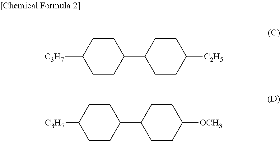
[C3H7]C1CCC(C2CCC([C2H5])CC2)CC1.[C3H7]C1CCC(C2CCC([OCH3])CC2)CC1
